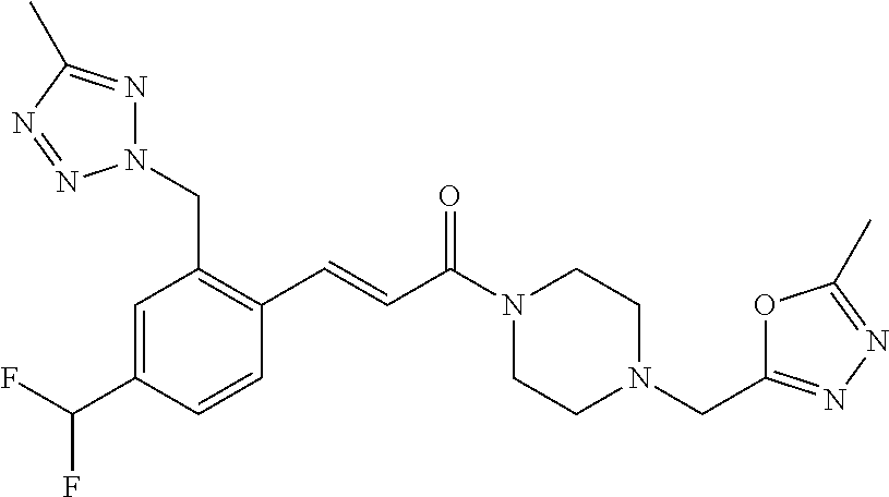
C1=C(C(F)F)C=CC(C=CC(N2CCN(CC3=NN=C(C)O3)CC2)=O)=C1CN1N=C(C)N=N1
